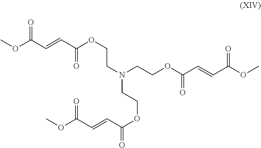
O(C(C=CC(OC)=O)=O)CCN(CCOC(C=CC(OC)=O)=O)CCOC(C=CC(=O)OC)=O
